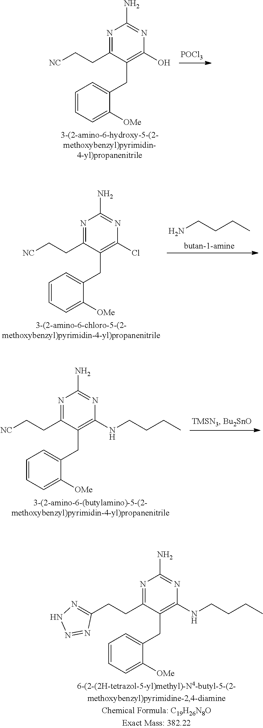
[POCl3].OC1=C(CC2=CC=CC=C2[OMe])C(CC[NC])=NC(N)=N1.C(CCN)C.ClC1=C(CC2=CC=CC=C2[OMe])C(CC[NC])=NC(N)=N1.C1(NCCCC)=C(CC2=CC=CC=C2[OMe])C(CC[NC])=NC(N)=N1.C1(NCCCC)=C(CC2=CC=CC=C2[OMe])C(CCC2=NNN=N2)=NC(N)=N1
